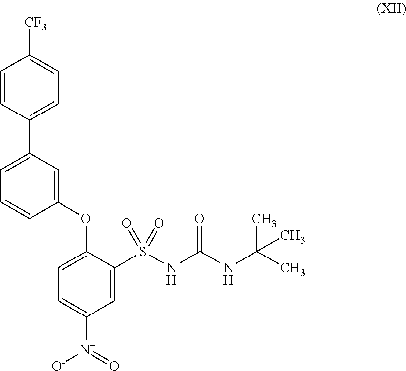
C1=CC(C2=CC=CC(OC3=CC=C([N+](=O)[O-])C=C3S(NC(NC(C)(C)C)=O)(=O)=O)=C2)=CC=C1[CF3]
